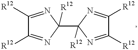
C1([R12])=NC(C2([R12])N=C([R12])C([R12])=N2)([R12])N=C1[R12]
